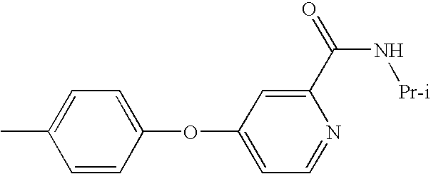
CC1=CC=C(OC2=CC=NC(C(=O)N[Pr-i])=C2)C=C1
